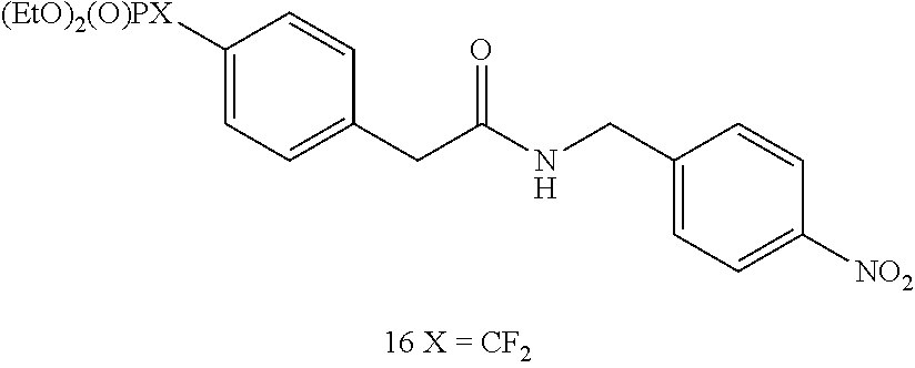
C1([(EtO)2(O)PX])=CC=C(CC(NCC2=CC=C([NO2])C=C2)=O)C=C1
